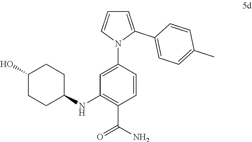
C1(NC2CCC(O)CC2)=C(C(=O)N)C=CC(N2C(C3=CC=C(C)C=C3)=CC=C2)=C1
